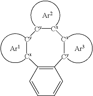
[Cy].[Cy].[Cx].[Cy].[Cx].C1=CC=CC=C1
